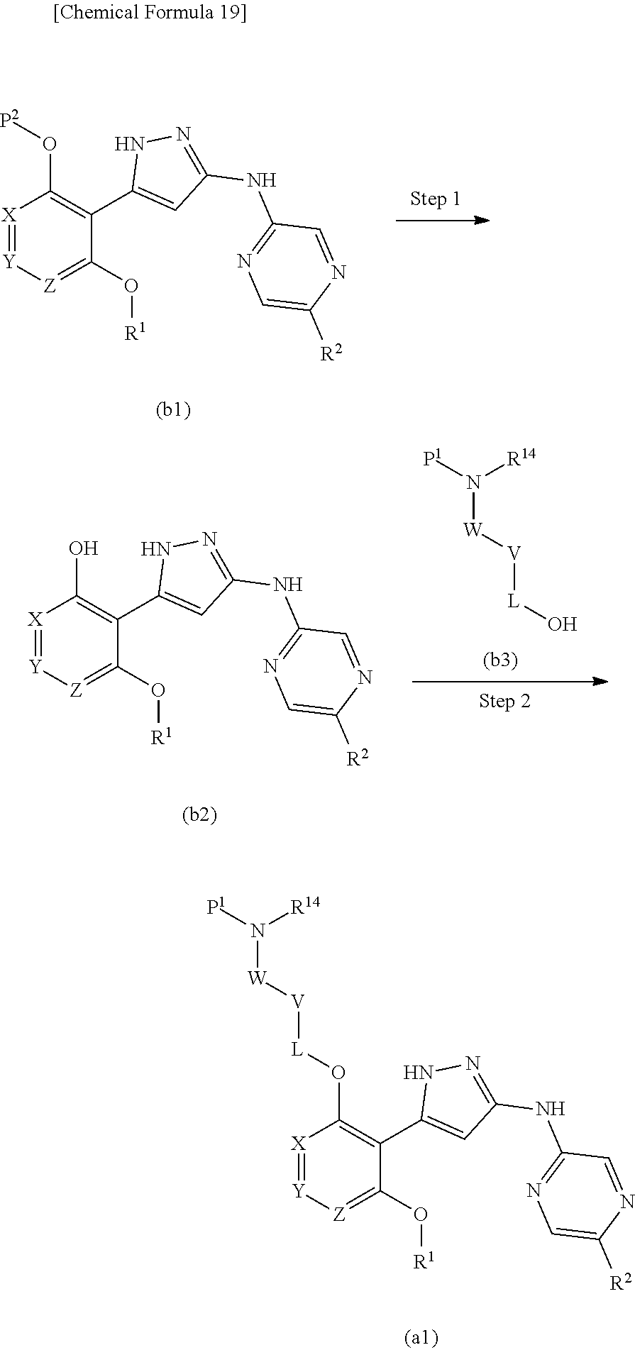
[X]1=[Y][Z]=C(O[R1])C(C2=CC(NC3=NC=C([R2])N=C3)=NN2)=C1O[P2].[X]1=[Y][Z]=C(O[R1])C(C2=CC(NC3=NC=C([R2])N=C3)=NN2)=C1O.[P1]N([R14])[W][V][L]O.[X]1=[Y][Z]=C(O[R1])C(C2=CC(NC3=NC=C([R2])N=C3)=NN2)=C1O[L][V][W]N([P1])[R14]
